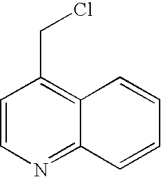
C1=CN=C2C(=C1CCl)C=CC=C2
